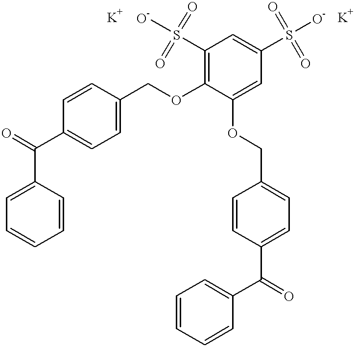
C1=CC=CC=C1C(=O)C1=CC=C(COC2=C(S([O-])(=O)=O)C=C(S([O-])(=O)=O)C=C2OCC2=CC=C(C(C3=CC=CC=C3)=O)C=C2)C=C1
